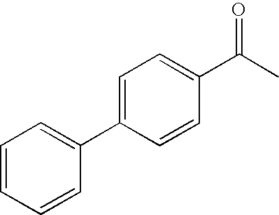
C1=C(C2=CC=CC=C2)C=CC(C(C)=O)=C1
